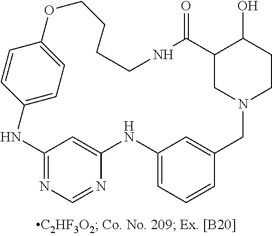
C12=NC=NC(=C1)NC1=CC=CC(=C1)CN1CCC(O)C(C1)C(=O)NCCCCOC1=CC=C(N2)C=C1
